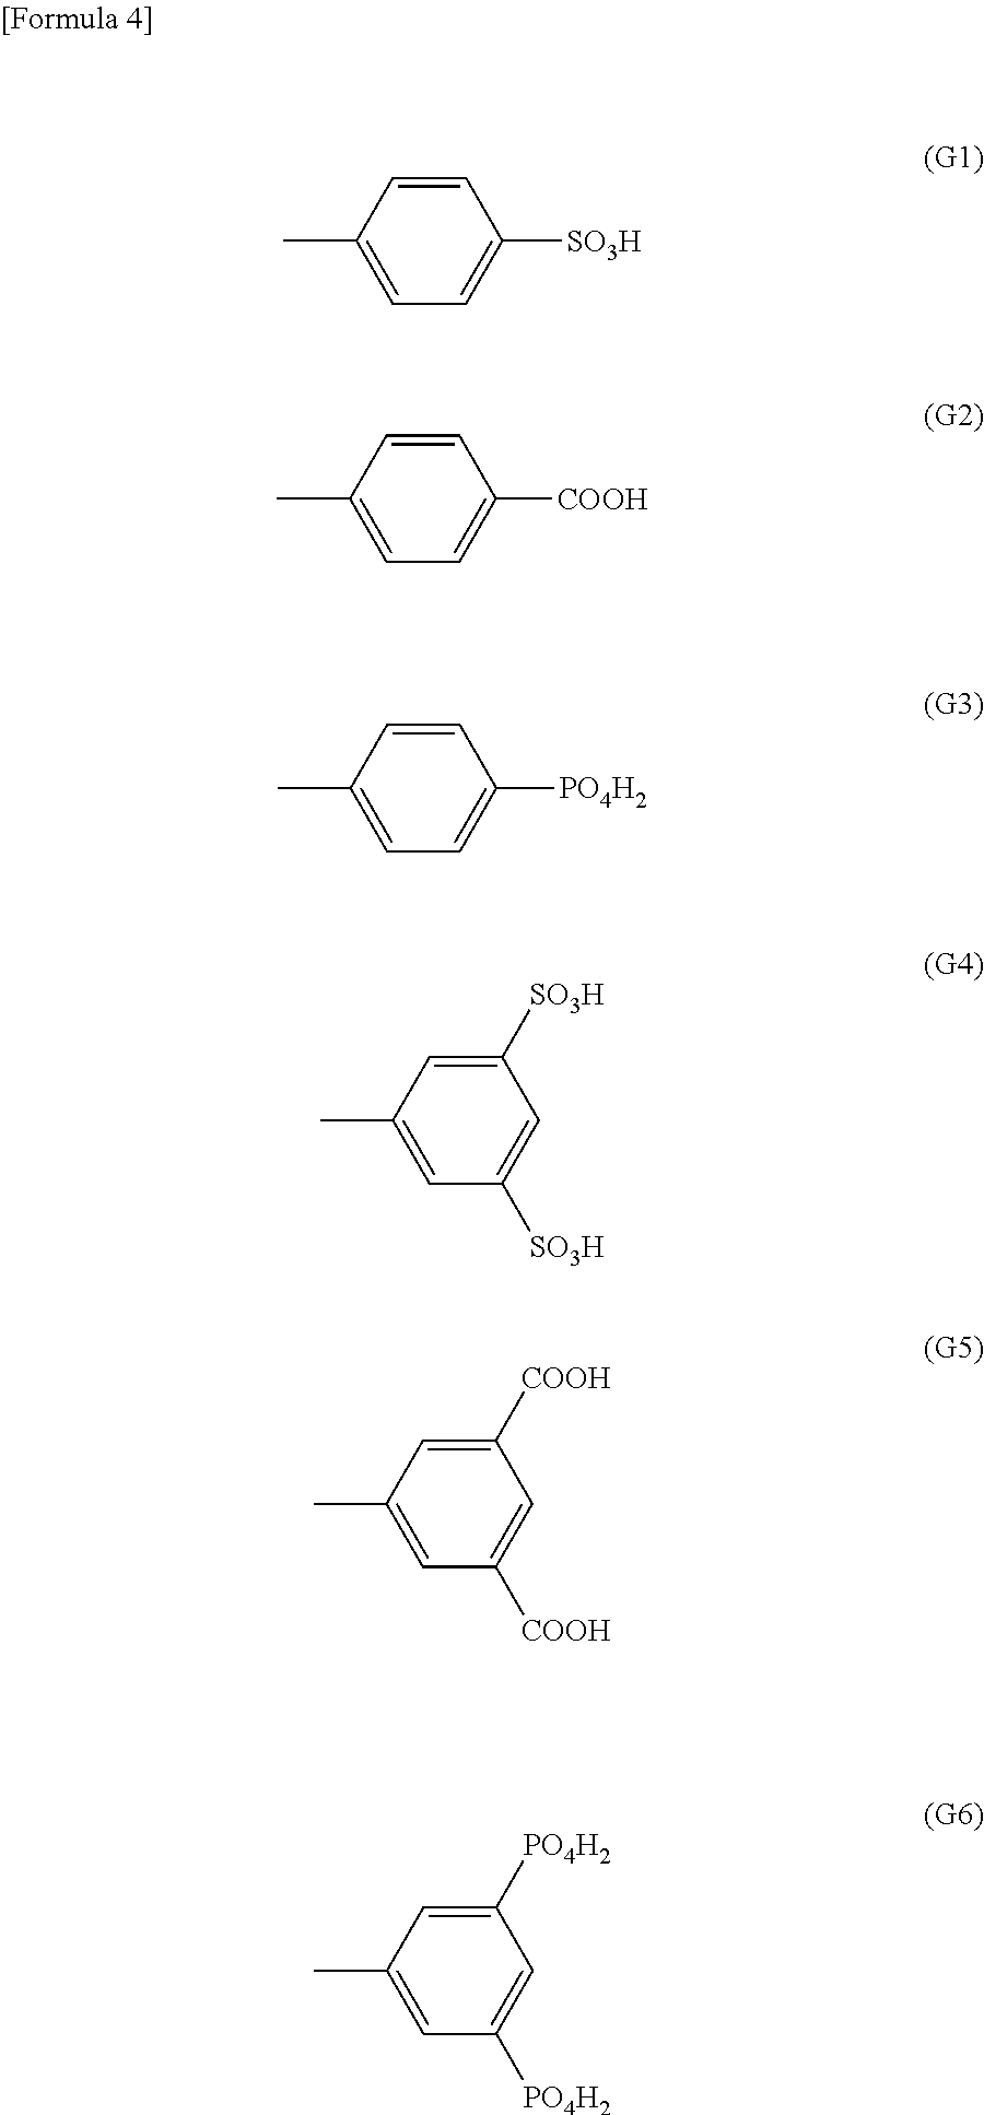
C1=CC(C)=CC=C1[SO3H].C1=CC(C)=CC=C1[COOH].C1=CC(C)=CC=C1[PO4H2].C1([SO3H])=CC(C)=CC([SO3H])=C1.C1([COOH])=CC(C)=CC([COOH])=C1.C1([PO4H2])=CC(C)=CC([PO4H2])=C1
